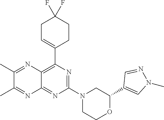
C1(C2=CN(C)N=C2)OCCN(C2=NC(C3=CCC(F)(F)CC3)=C3C(=N2)N=C(C)C(C)=N3)C1
